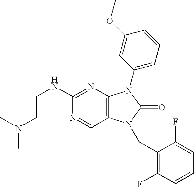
C(NC1=NC2=C(C=N1)N(CC1=C(F)C=CC=C1F)C(=O)N2C1=CC=CC(OC)=C1)CN(C)C
